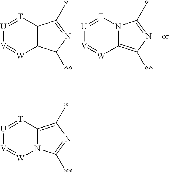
C12=C([T]=[U][V]=[W]1)C(*)=NC2[**].C12=C([**])N=C(*)N1[T]=[U][V]=[W]2.N12C(=C(*)N=C1[**])[T]=[U][V]=[W]2
